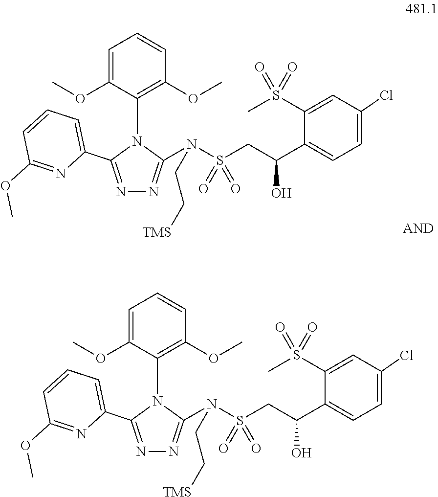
N1=C(C2=CC=CC(OC)=N2)N(C2=C(OC)C=CC=C2OC)C(N(S(CC(C2=CC=C(Cl)C=C2S(C)(=O)=O)O)(=O)=O)CC[TMS])=N1.N1=C(C2=CC=CC(OC)=N2)N(C2=C(OC)C=CC=C2OC)C(N(S(CC(C2=CC=C(Cl)C=C2S(C)(=O)=O)O)(=O)=O)CC[TMS])=N1
